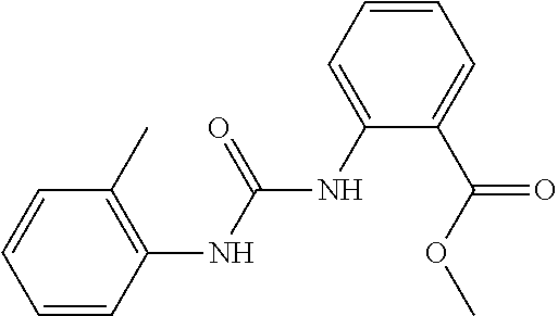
C1=CC(NC(NC2=CC=CC=C2C(OC)=O)=O)=C(C)C=C1
